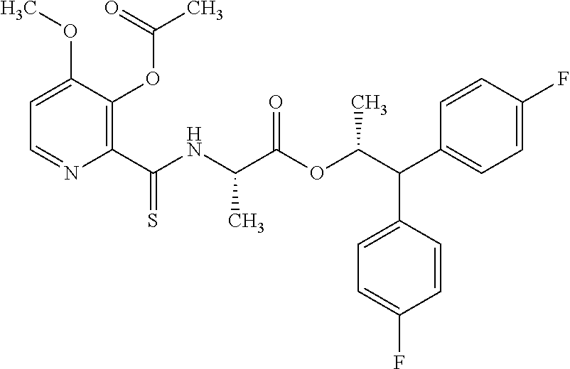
C1=C(OC)C(OC(C)=O)=C(C(NC(C(OC(C(C2=CC=C(F)C=C2)C2=CC=C(F)C=C2)C)=O)C)=S)N=C1
